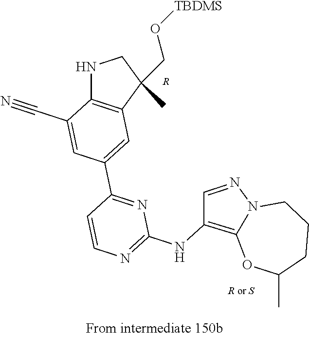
N1C2=C(C(CO[TBDMS])(C)C1)C=C(C1=NC(NC3=C4N(N=C3)CCCC(C)O4)=NC=C1)C=C2C#N.[R]
